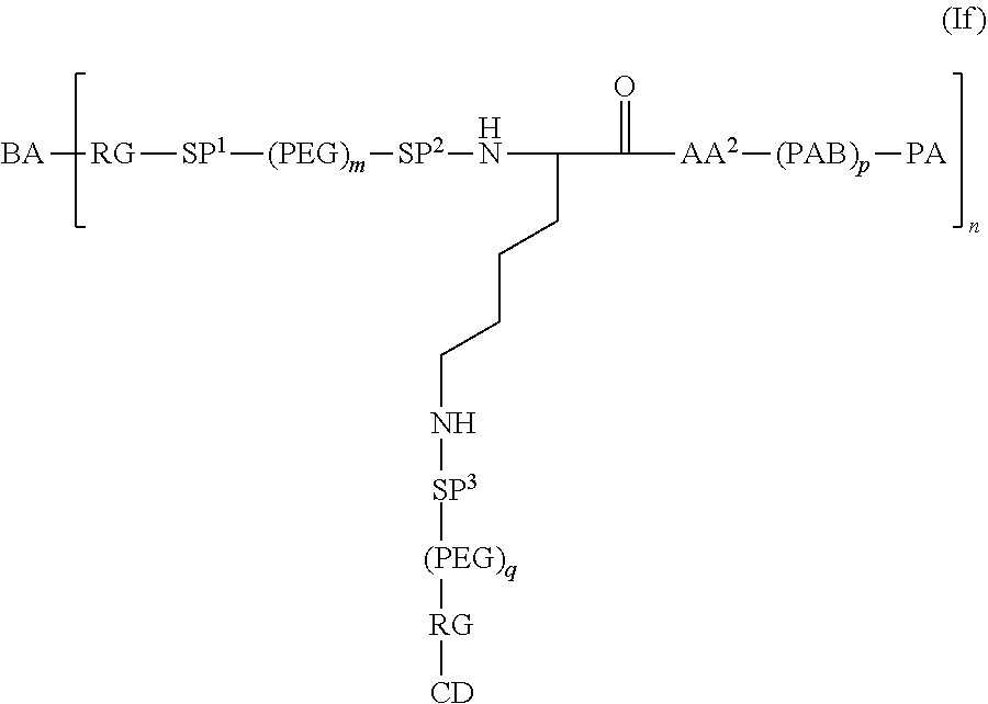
[BA][RG][SP1][(PEG)m][SP2]NC(CCCCN[SP3][(PEG)q][RG][CD])C([AA2][(PAB)p][PA])=O
